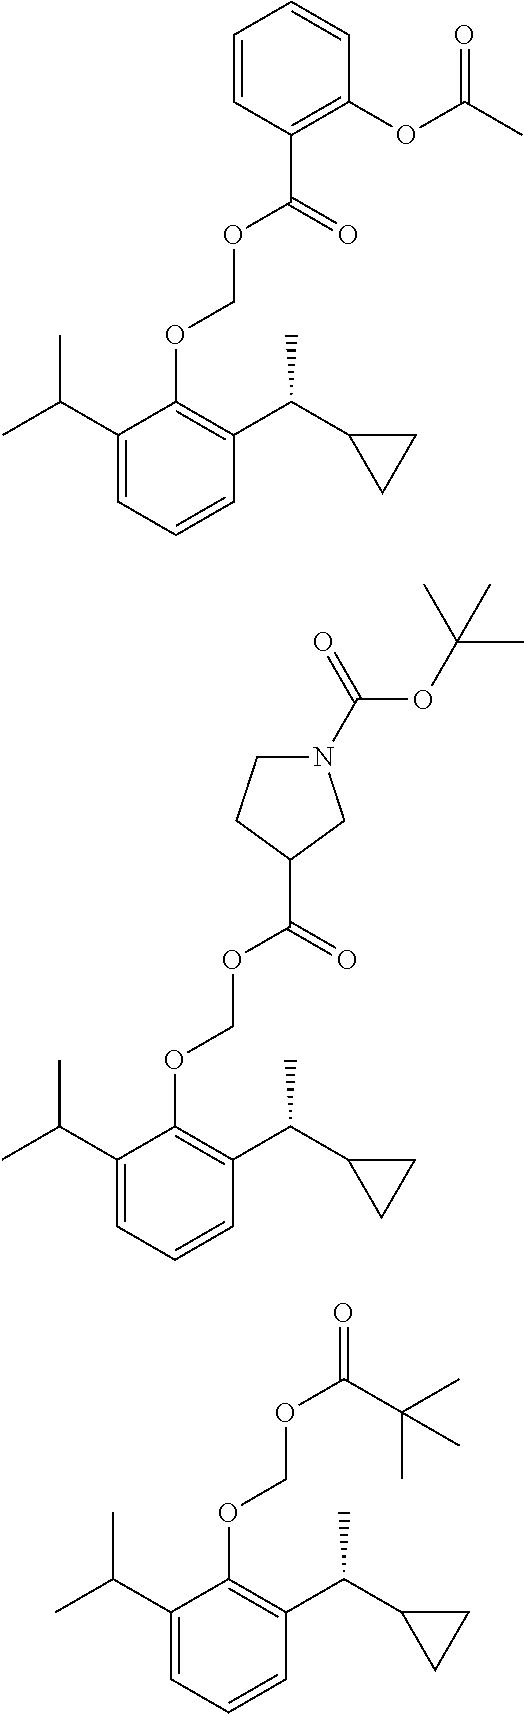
C1(C(C)C)=CC=CC(C(C2CC2)C)=C1OCOC(=O)C1=C(OC(C)=O)C=CC=C1.C1(C(C)C)=CC=CC(C(C2CC2)C)=C1OCOC(=O)C1CN(C(=O)OC(C)(C)C)CC1.C1(C(C)C)=CC=CC(C(C2CC2)C)=C1OCOC(C(C)(C)C)=O
